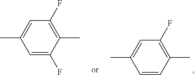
C1=CC(C)=C(F)C=C1C.C1=C(F)C(C)=C(F)C=C1C
